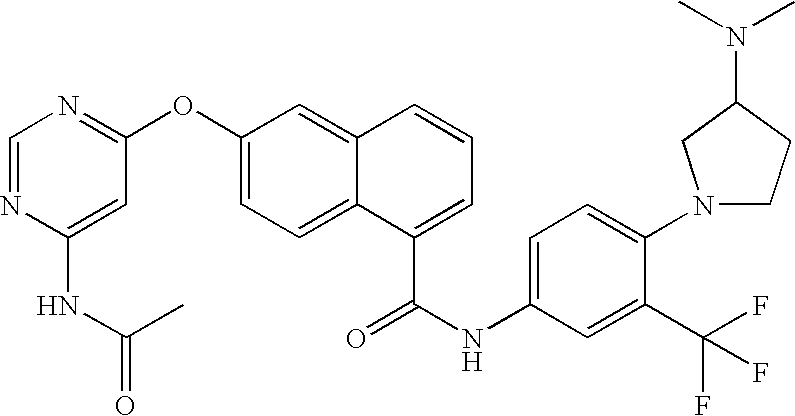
C1=C(NC(C)=O)N=CN=C1OC1=CC=C2C(=C1)C=CC=C2C(=O)NC1=CC=C(N2CCC(N(C)C)C2)C(C(F)(F)F)=C1
